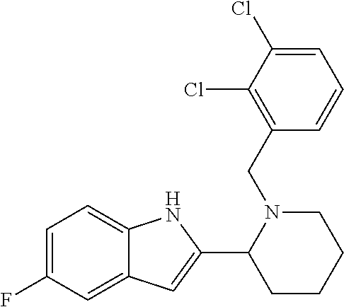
C1=C(F)C=C2C(=C1)NC(C1N(CC3=C(Cl)C(Cl)=CC=C3)CCCC1)=C2
